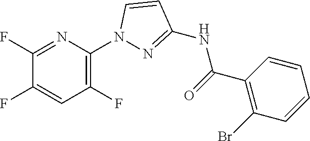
C1(N2N=C(NC(C3=C(Br)C=CC=C3)=O)C=C2)=C(F)C=C(F)C(F)=N1
